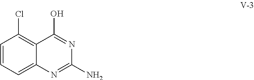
C1=CC=C2C(=C1Cl)C(O)=NC(N)=N2
